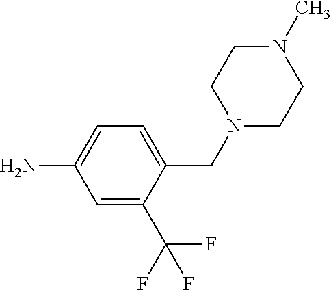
NC1=CC=C(CN2CCN(C)CC2)C(C(F)(F)F)=C1
